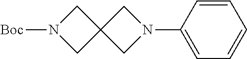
C1(N2CC3(C2)CN([Boc])C3)=CC=CC=C1
